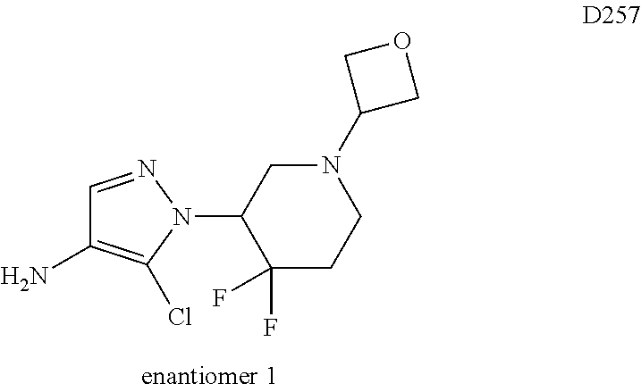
C1=NN(C2C(F)(F)CCN(C3COC3)C2)C(Cl)=C1N
